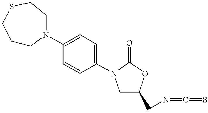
C1CN(C2=CC=C(N3CC(CN=C=S)OC3=O)C=C2)CCSC1
